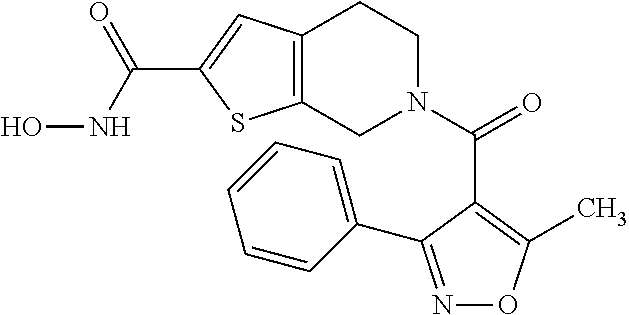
C12=C(CN(C(=O)C3=C(C)ON=C3C3=CC=CC=C3)CC1)SC(C(NO)=O)=C2
